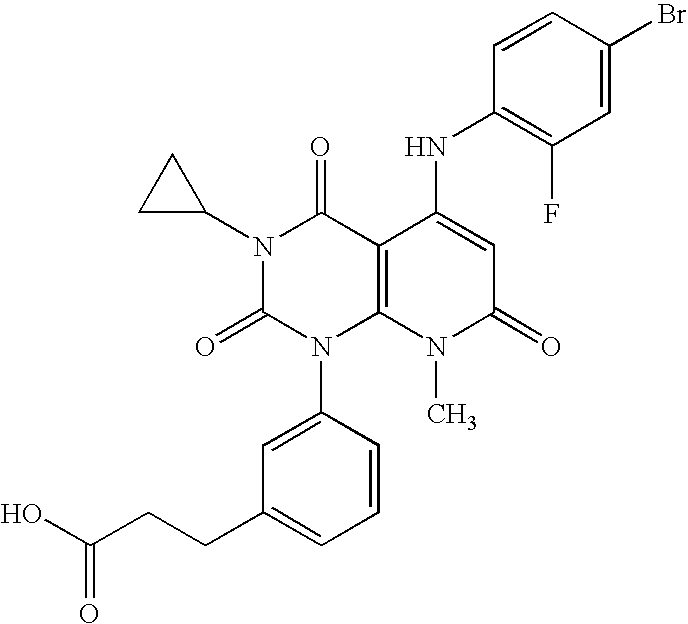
N1(C2CC2)C(=O)N(C2=CC(CCC(O)=O)=CC=C2)C2=C(C1=O)C(NC1=C(F)C=C(Br)C=C1)=CC(=O)N2C
